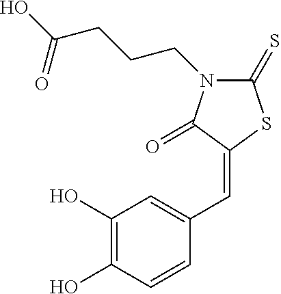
C1(O)=C(O)C=CC(C=C2SC(=S)N(CCCC(O)=O)C2=O)=C1
